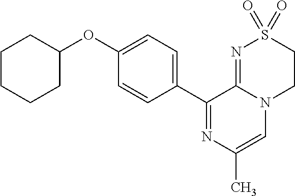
C1(C2=CC=C(OC3CCCCC3)C=C2)=NC(C)=CN2C1=NS(=O)(=O)CC2
